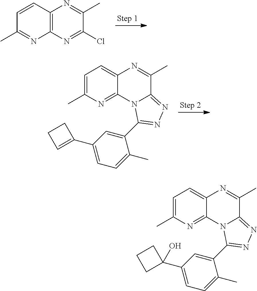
C1=CC2=C(N=C1C)N=C(Cl)C(C)=N2.C1=C(C)N=C2C(=C1)N=C(C)C1=NN=C(C3=CC(C4=CCC4)=CC=C3C)N21.C1=C(C)N=C2C(=C1)N=C(C)C1=NN=C(C3=CC(C4(O)CCC4)=CC=C3C)N21
